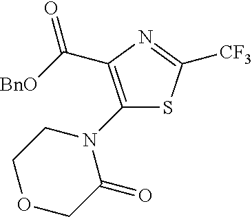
[CF3]C1=NC(C(=O)[BnO])=C(N2CCOCC2=O)S1
